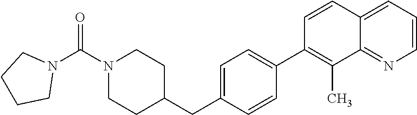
C1=CN=C2C(=C1)C=CC(C1=CC=C(CC3CCN(C(N4CCCC4)=O)CC3)C=C1)=C2C
